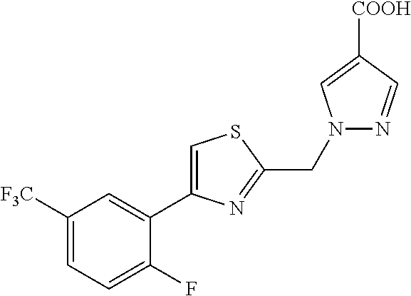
C1([F3C])=CC=C(F)C(C2=CSC(CN3N=CC([COOH])=C3)=N2)=C1
